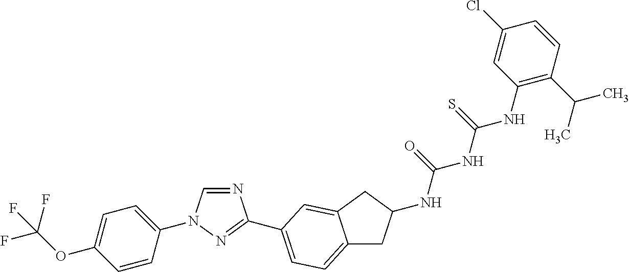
C1=CC(N2C=NC(C3=CC=C4CC(NC(=O)NC(NC5=C(C(C)C)C=CC(Cl)=C5)=S)CC4=C3)=N2)=CC=C1OC(F)(F)F
